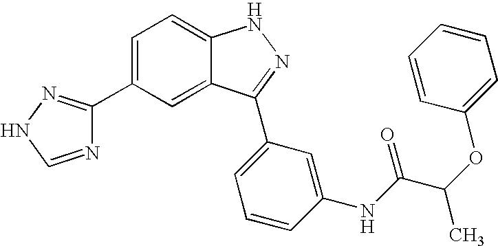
C1=C(C2=NNC=N2)C=C2C(=C1)NN=C2C1=CC=CC(NC(C(OC2=CC=CC=C2)C)=O)=C1
